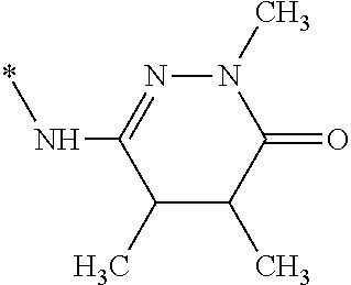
N1=C(N*)C(C)C(C)C(=O)N1C
